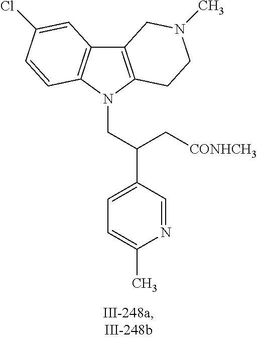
C12=C(N(CC(C3=CC=C(C)N=C3)C[CONHCH3])C3=C1C=C(Cl)C=C3)CCN(C)C2
